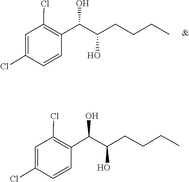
C1(C(C(CCCC)O)O)=C(Cl)C=C(Cl)C=C1.C1(Cl)=CC(Cl)=C(C(O)C(CCCC)O)C=C1
